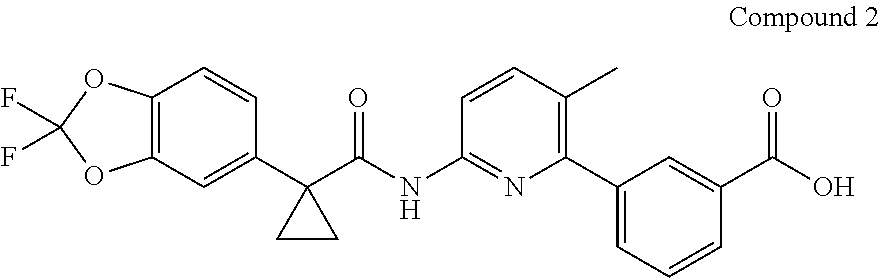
C12=C(C=C(C3(C(=O)NC4=NC(C5=CC=CC(C(O)=O)=C5)=C(C)C=C4)CC3)C=C1)OC(F)(F)O2
